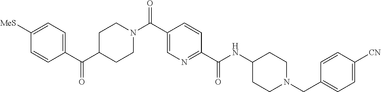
C(C1=CN=C(C(NC2CCN(CC3=CC=C([CN])C=C3)CC2)=O)C=C1)(=O)N1CCC(C(C2=CC=C([MeS])C=C2)=O)CC1
